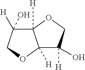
C12([H])C([H])(O)COC1([H])C([H])(O)CO2
